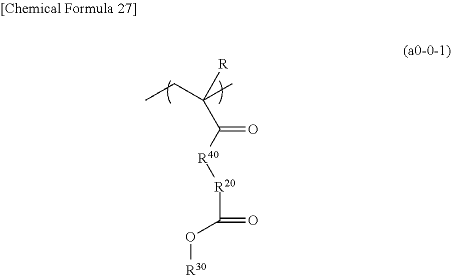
CCC(C)([R])C(=O)[R40][R20]C(=O)O[R30]
